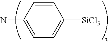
C1=CC([SiCl3])=CC=C1N
